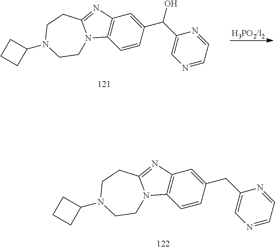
C1=CC(C(C2=CN=CC=N2)O)=CC2=C1N1C(=N2)CCN(C2CCC2)CC1.C1=CC(CC2=CN=CC=N2)=CC2=C1N1C(=N2)CCN(C2CCC2)CC1
